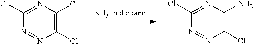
[NH3 in dioxane].ClC1=C(Cl)N=C(Cl)N=N1.ClC1=C(N)N=C(Cl)N=N1
